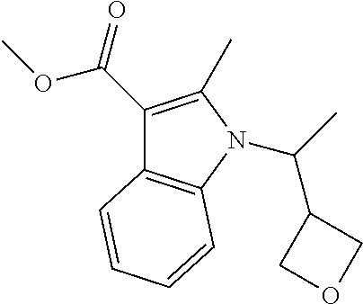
C1(C(C)N2C3=C(C(C(=O)OC)=C2C)C=CC=C3)COC1
